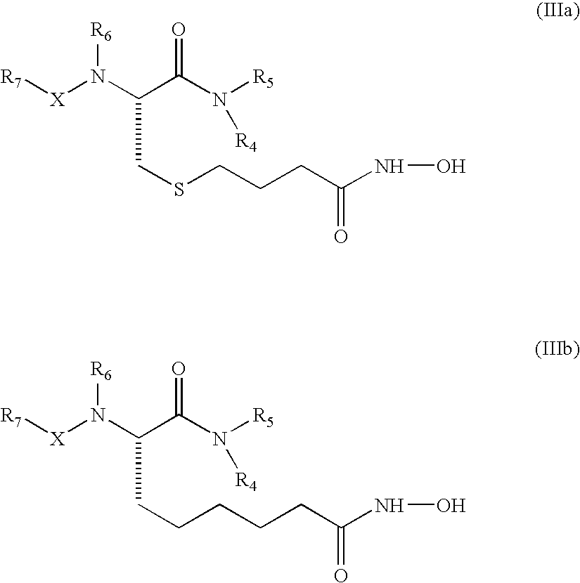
[R7][X]N(C(C(N([R5])[R4])=O)CSCCCC(NO)=O)[R6].[R7][X]N(C(C(N([R5])[R4])=O)CCCCCC(NO)=O)[R6]
